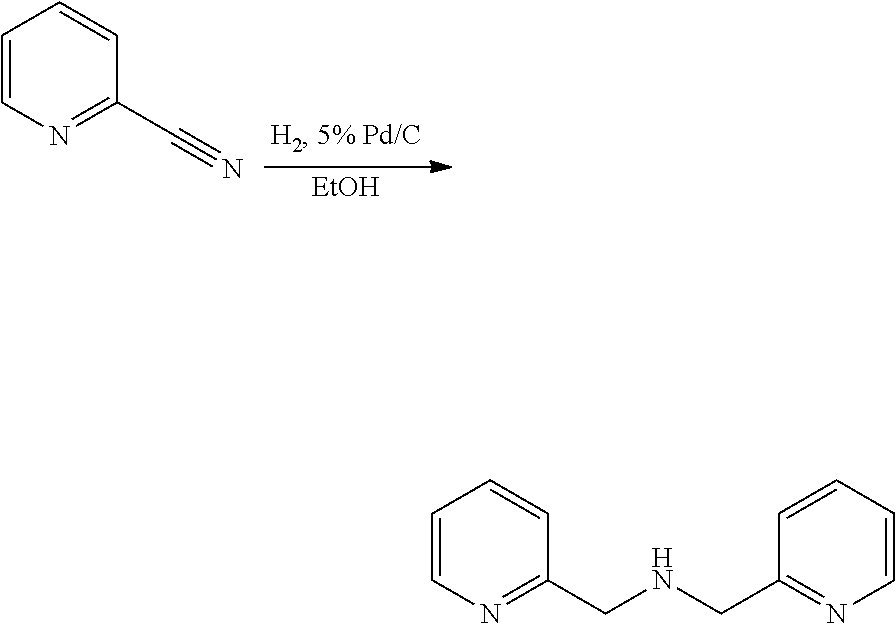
[EtOH].C1=CN=C(C#N)C=C1.C1=CN=C(CNCC2=NC=CC=C2)C=C1
